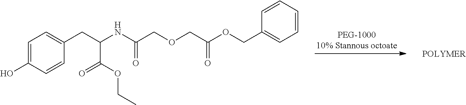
C1=C(O)C=CC(CC(NC(COCC(OCC2=CC=CC=C2)=O)=O)C(OCC)=O)=C1
